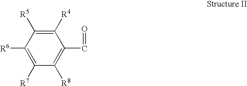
C1([R6])=C([R7])C([R8])=C(C=O)C([R4])=C1[R5]
